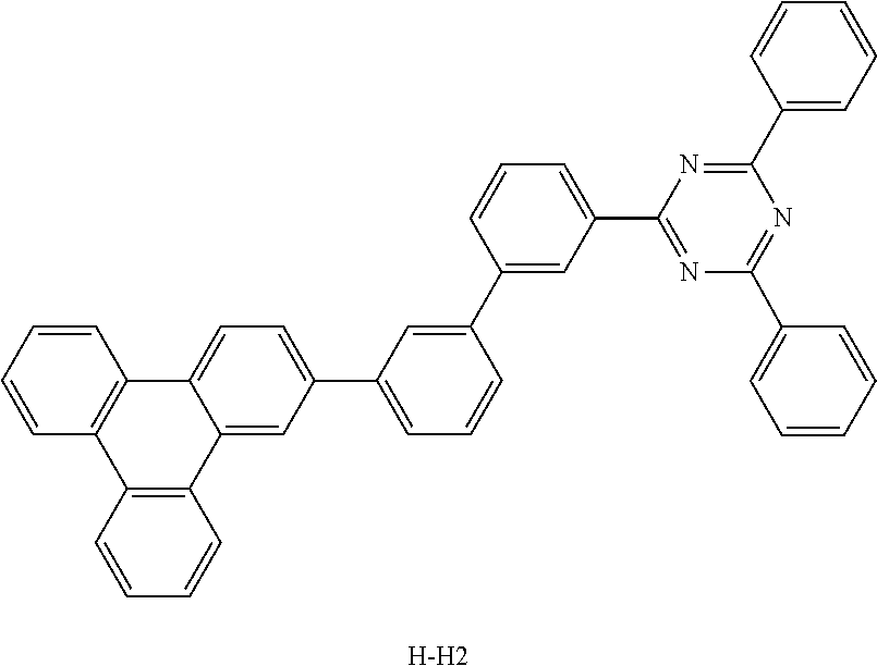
C1(C2=NC(C3=CC=CC(C4=CC(C5=CC=C6C7=C(C8=C(C6=C5)C=CC=C8)C=CC=C7)=CC=C4)=C3)=NC(C3=CC=CC=C3)=N2)=CC=CC=C1.[H-H2]
